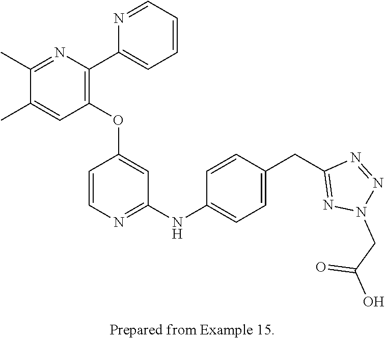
C1=CC=NC(C2=C(OC3=CC(NC4=CC=C(CC5=NN(CC(O)=O)N=N5)C=C4)=NC=C3)C=C(C)C(C)=N2)=C1
